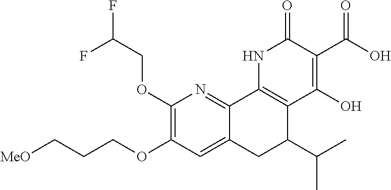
C1(OCC(F)F)=C(OCCC[MeO])C=C2C(=N1)C1=C(C(C(C)C)C2)C(O)=C(C(O)=O)C(=O)N1
